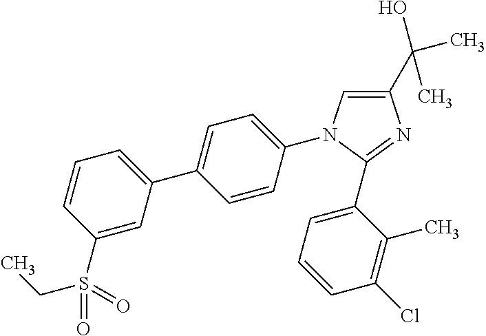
C1(N2C=C(C(C)(C)O)N=C2C2=CC=CC(Cl)=C2C)=CC=C(C2=CC=CC(S(CC)(=O)=O)=C2)C=C1
